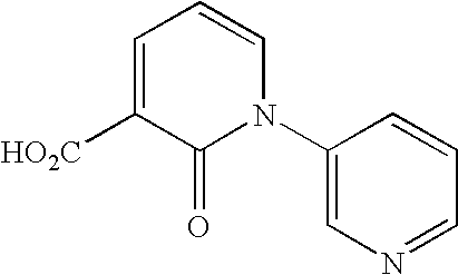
C1=C([HO2C])C(=O)N(C2=CN=CC=C2)C=C1
